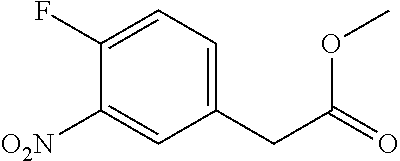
[O2N]C1=CC(CC(=O)OC)=CC=C1F
